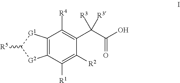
C12=C(C([R1])=C([R2])C(C(C(O)=O)([R3])[R3])=C1[R4])[G2]C([R5])[G1]2
